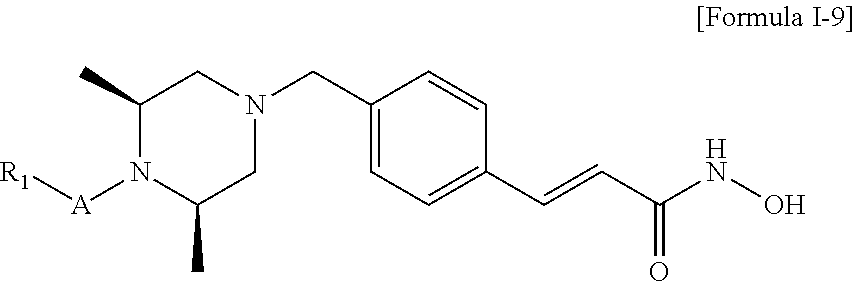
C1(C)N([A][R1])C(C)CN(CC2=CC=C(C=CC(NO)=O)C=C2)C1
